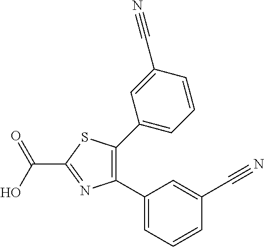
C1(C2=CC=CC(C#N)=C2)=C(C2=CC=CC(C#N)=C2)SC(C(O)=O)=N1
